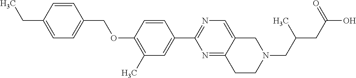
C1=C(CC)C=CC(COC2=C(C)C=C(C3=NC=C4C(=N3)CCN(CC(CC(O)=O)C)C4)C=C2)=C1
